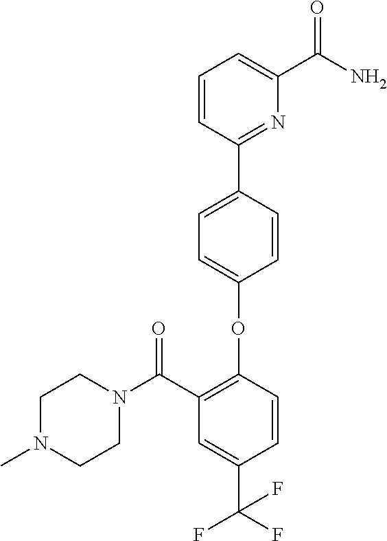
C1=CC(C2=NC(C(N)=O)=CC=C2)=CC=C1OC1=C(C(N2CCN(C)CC2)=O)C=C(C(F)(F)F)C=C1
